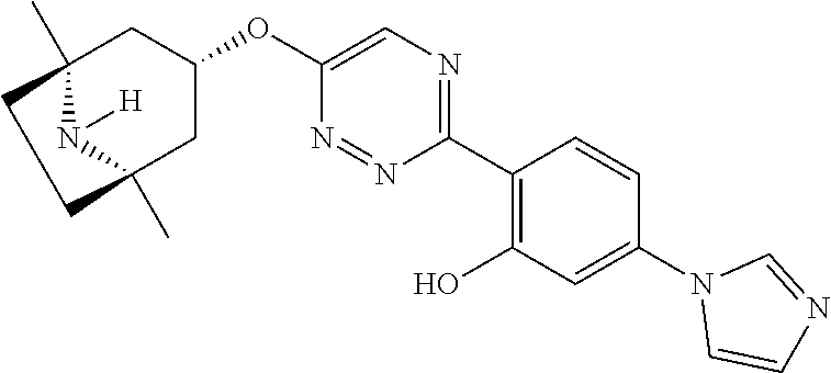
C1(C2=C(O)C=C(N3C=CN=C3)C=C2)=NC=C(OC2CC3(C)N([H])C(C)(C2)CC3)N=N1
